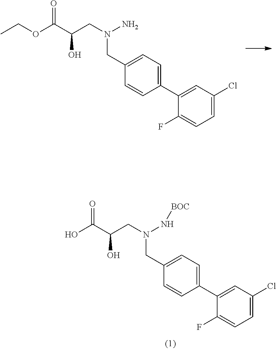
OC(C(CN(CC1=CC=C(C2=CC(Cl)=CC=C2F)C=C1)N[BOC])O)=O.O(C(C(CN(CC1=CC=C(C2=CC(Cl)=CC=C2F)C=C1)N)O)=O)CC
